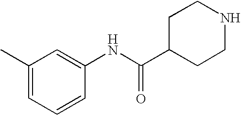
C1=CC(NC(C2CCNCC2)=O)=CC(C)=C1
